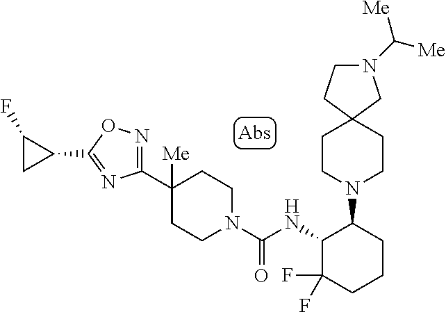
C1(C2([Me])CCN(C(NC3C(F)(F)CCCC3N3CCC4(CC3)CN(C([Me])[Me])CC4)=O)CC2)=NOC(C2CC2F)=N1
